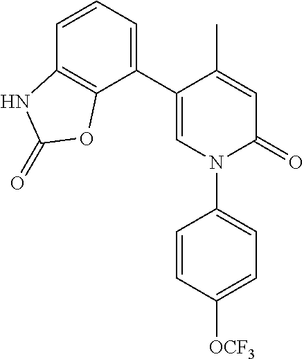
C1=C(C)C(C2=CC=CC3=C2OC(=O)N3)=CN(C2=CC=C([OCF3])C=C2)C1=O
